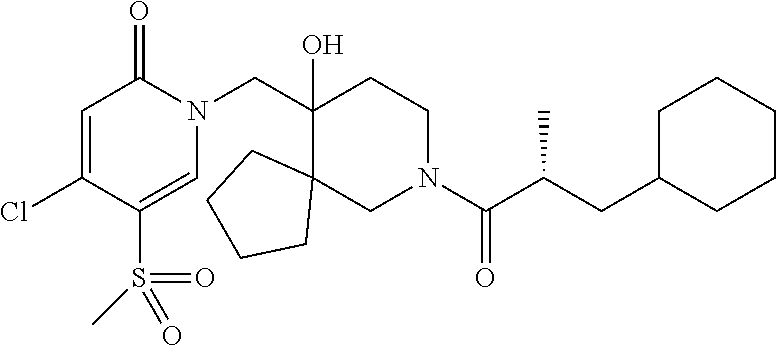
C1(Cl)=CC(=O)N(CC2(O)C3(CCCC3)CN(C(=O)C(CC3CCCCC3)C)CC2)C=C1S(=O)(=O)C
